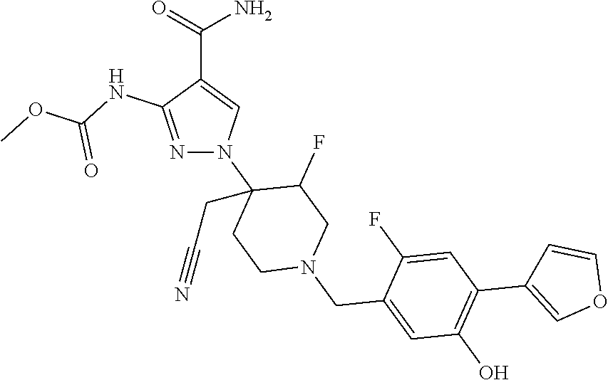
C(C1=CN(C2(CC#N)CCN(CC3=CC(O)=C(C4=COC=C4)C=C3F)CC2F)N=C1NC(OC)=O)(=O)N
